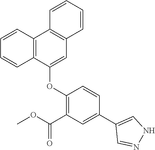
O(C1=C(C(OC)=O)C=C(C2=CNN=C2)C=C1)C1=CC2=C(C3=C1C=CC=C3)C=CC=C2
